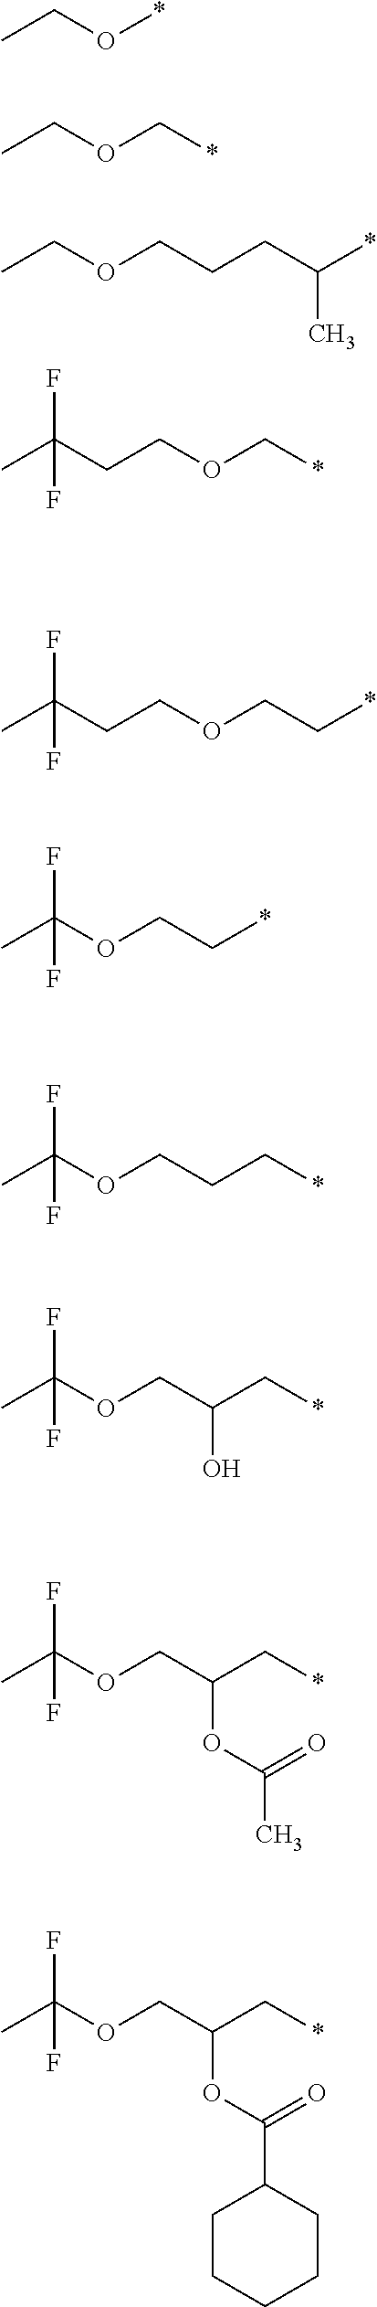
CCO*.CCOC*.CCOCCCC(C)*.CC(CCOC*)(F)F.CC(CCOCC*)(F)F.CC(OCC*)(F)F.CC(OCCC*)(F)F.CC(OCC(C*)O)(F)F.CC(OCC(C*)OC(=O)C)(F)F.CC(OCC(C*)OC(=O)C1CCCCC1)(F)F
